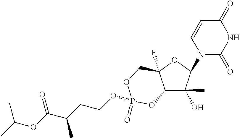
C12C(C)(O)C(N3C(=O)NC(=O)C=C3)OC1(F)COP(=O)(OCCC(C(=O)OC(C)C)C)O2
